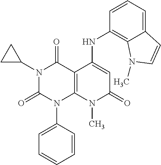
C1=CC(N2C3=C(C(=O)N(C4CC4)C2=O)C(NC2=C4C(=CC=C2)C=CN4C)=CC(=O)N3C)=CC=C1
